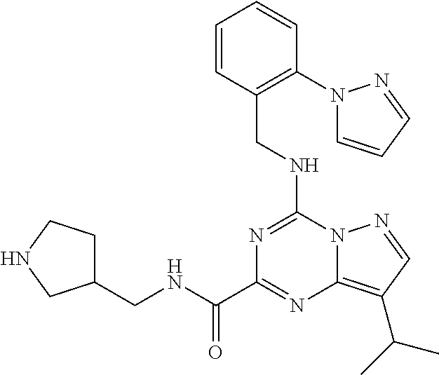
N1=C(NCC2=C(N3C=CC=N3)C=CC=C2)N2C(=C(C(C)C)C=N2)N=C1C(NCC1CCNC1)=O
